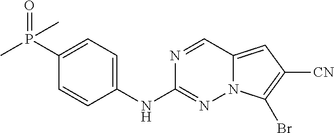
C1=CC(NC2=NN3C(=CC([CN])=C3Br)C=N2)=CC=C1P(C)(C)=O
